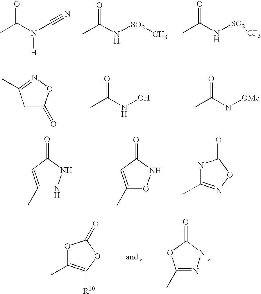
CC(N(C#N)[H])=O.CC(N[SO2]C)=O.CC(N[SO2][CF3])=O.C1C(=O)ON=C1C.CC(NO)=O.CC(N[OMe])=O.C1(C)=CC(=O)NN1.C1(C)=CC(=O)NO1.N1C(C)=NOC1=O.O1C(C)=C([R10])OC1=O.C1(C)=NNC(=O)O1
